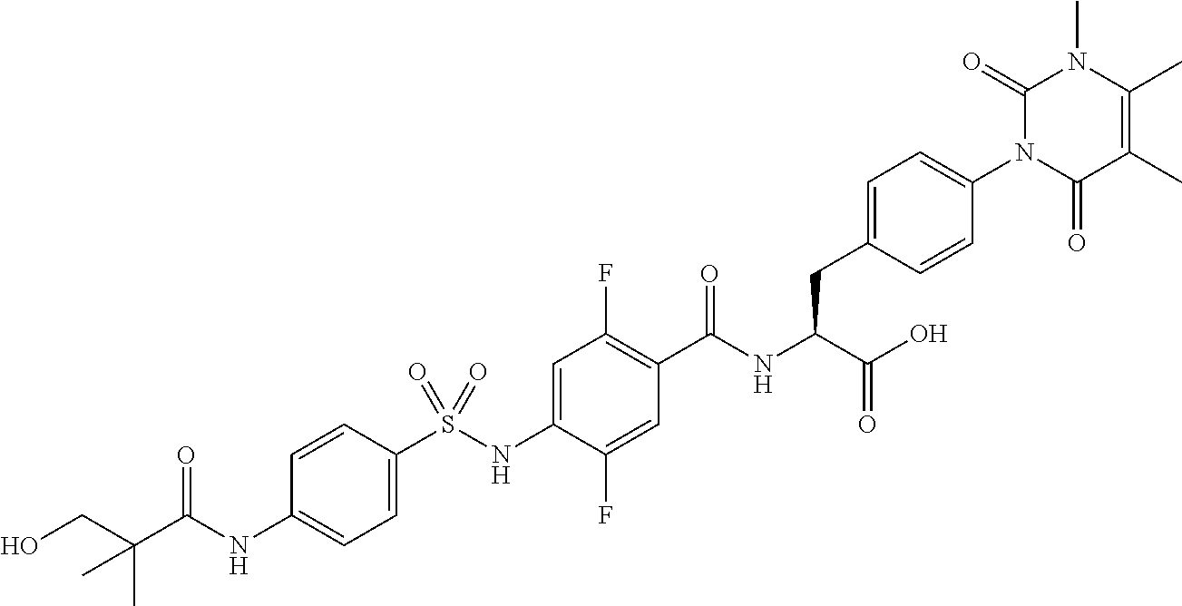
C1=C(S(NC2=CC(F)=C(C(NC(C(O)=O)CC3=CC=C(N4C(=O)C(C)=C(C)N(C)C4=O)C=C3)=O)C=C2F)(=O)=O)C=CC(NC(C(CO)(C)C)=O)=C1
